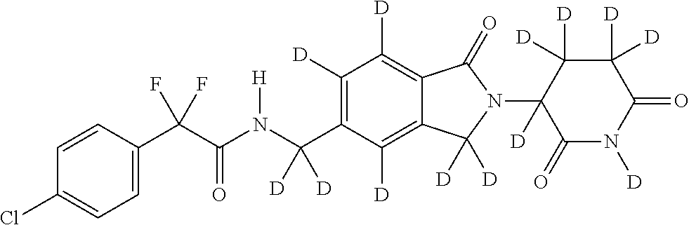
C1=CC(C(C(N(C(C2=C([D])C([D])=C3C(=C2[D])C([D])([D])N(C2([D])C(=O)N([D])C(=O)C([D])([D])C2([D])[D])C3=O)([D])[D])[H])=O)(F)F)=CC=C1Cl
